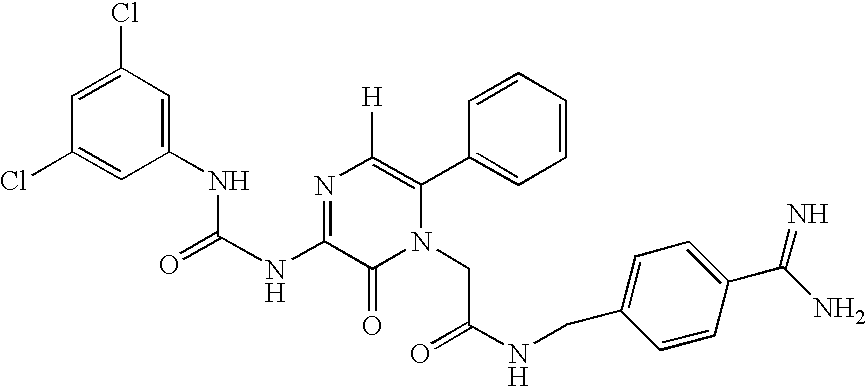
N(C1=NC([H])=C(C2=CC=CC=C2)N(CC(NCC2=CC=C(C(N)=N)C=C2)=O)C1=O)C(=O)NC1=CC(Cl)=CC(Cl)=C1
